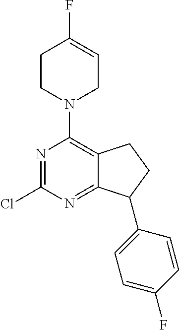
N1=C(Cl)N=C2C(=C1N1CC=C(F)CC1)CCC2C1=CC=C(F)C=C1
